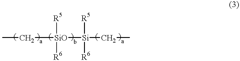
C([SiO]([Si]([R5])([R6])CC)([R5])[R6])C
